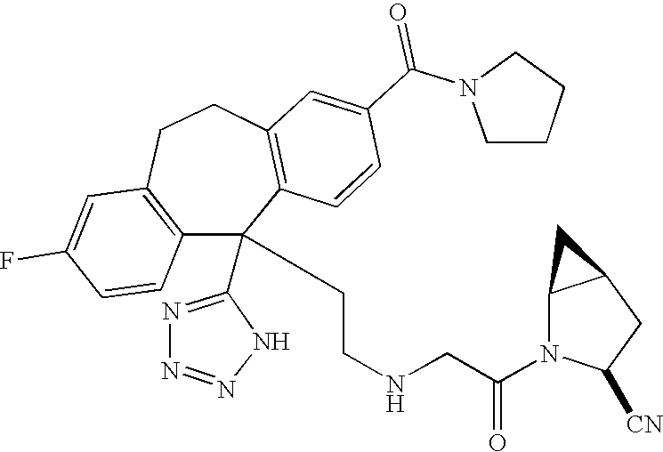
C1(F)=CC2=C(C=C1)C(C1=NN=NN1)(CCNCC(N1C([CN])CC3C1C3)=O)C1=C(CC2)C=C(C(N2CCCC2)=O)C=C1
